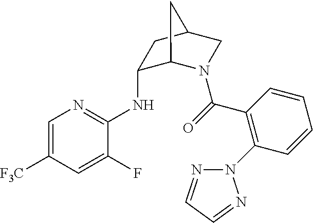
C1(NC2=NC=C([F3C])C=C2F)C2N(C(=O)C3=C(N4N=CC=N4)C=CC=C3)CC(C1)C2
